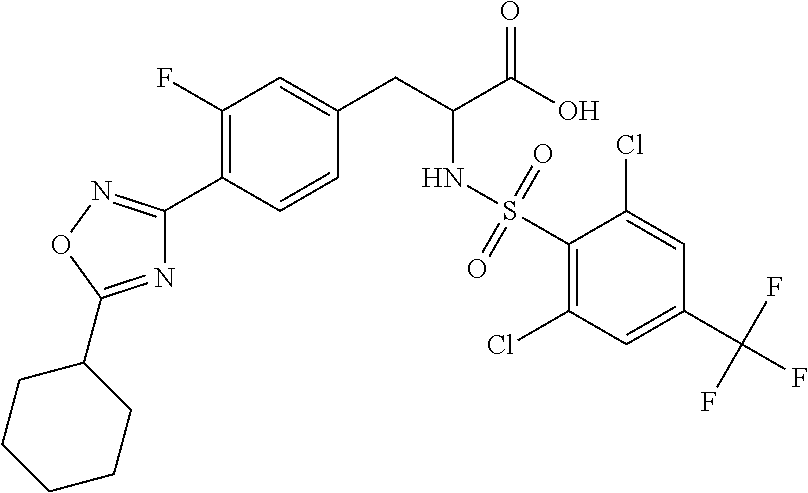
C1(F)=C(C2=NOC(C3CCCCC3)=N2)C=CC(CC(C(O)=O)NS(C2=C(Cl)C=C(C(F)(F)F)C=C2Cl)(=O)=O)=C1
